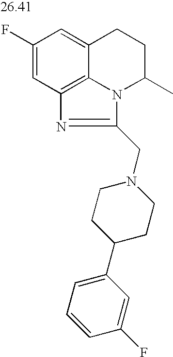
C1(F)=CC2=C3C(=C1)CCC(C)N3C(CN1CCC(C3=CC=CC(F)=C3)CC1)=N2
